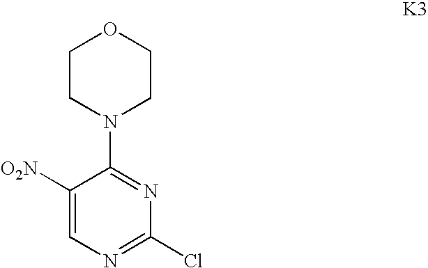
C1CN(C2=NC(Cl)=NC=C2[O2N])CCO1
